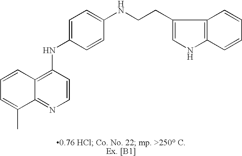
C12=C(NC3=CC=C(NCCC4=CNC5=C4C=CC=C5)C=C3)C=CN=C1C(C)=CC=C2
